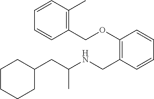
C1C(CC(NCC2=C(OCC3=C(C)C=CC=C3)C=CC=C2)C)CCCC1
